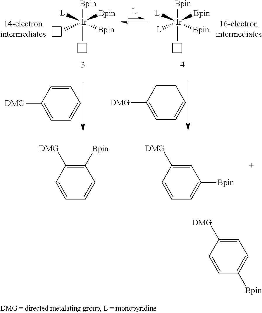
[Ir]([L])(C)([Bpin])([Bpin])(C)[Bpin].[Ir]([L])([L])([Bpin])([Bpin])(C)[Bpin].C1=CC([DMG])=CC=C1.C1=CC([DMG])=CC=C1.C1([Bpin])=C([DMG])C=CC=C1.C1=C([DMG])C=CC=C1[Bpin].C1=C([DMG])C=CC([Bpin])=C1
